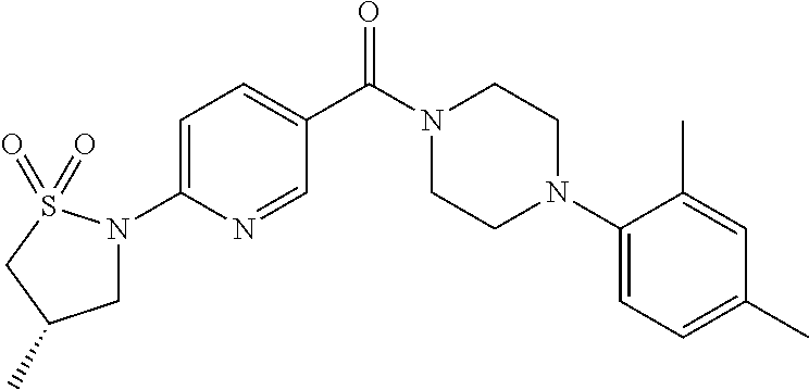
C1=C(N2CC(C)CS2(=O)=O)N=CC(C(N2CCN(C3=CC=C(C)C=C3C)CC2)=O)=C1
